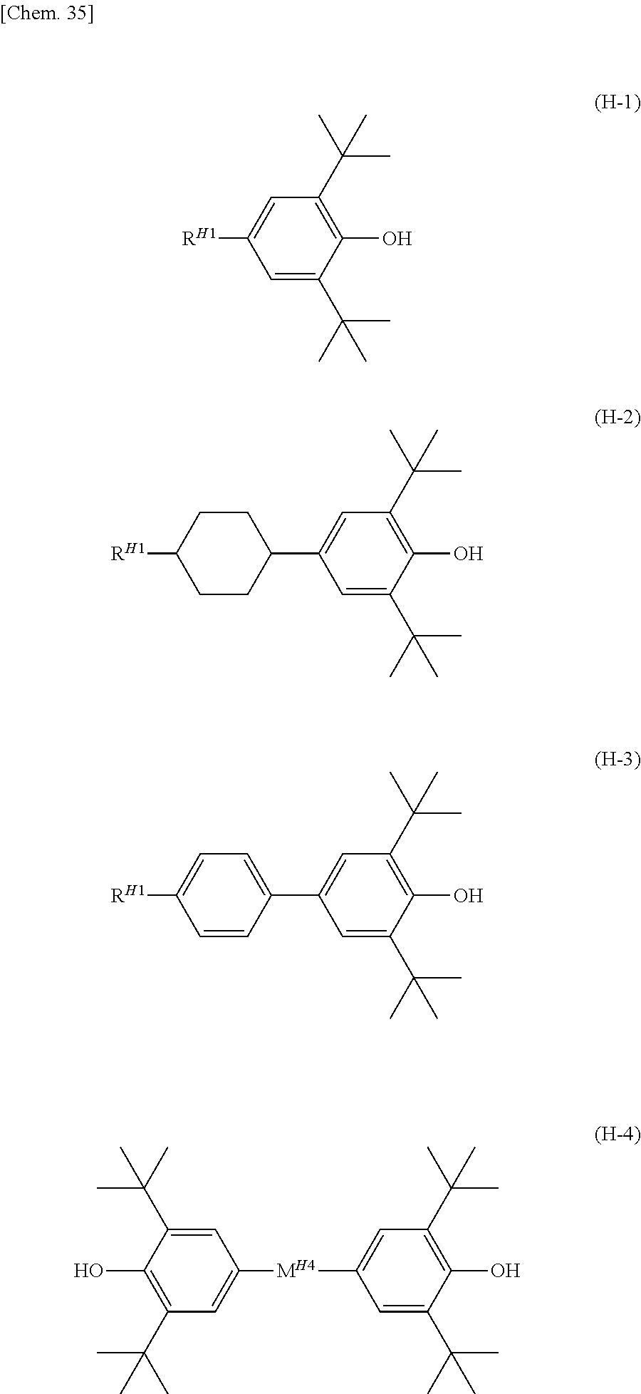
C1(C(C)(C)C)=C(O)C(C(C)(C)C)=CC([RH1])=C1.C1(C(C)(C)C)=C(O)C(C(C)(C)C)=CC(C2CCC([RH1])CC2)=C1.C1(C(C)(C)C)=C(O)C(C(C)(C)C)=CC(C2=CC=C([RH1])C=C2)=C1.C1(C(C)(C)C)=C(O)C(C(C)(C)C)=CC([MH4]C2=CC(C(C)(C)C)=C(O)C(C(C)(C)C)=C2)=C1
